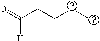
O=C(CCCC)[H]
